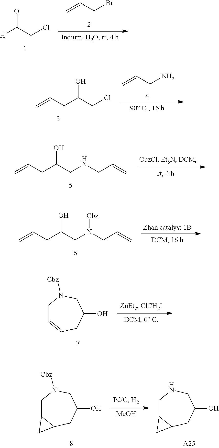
O=C(CCl)[H].C=CCBr.C(CC(CCl)O)=C.C=CCN.C(CC(CNCC=C)O)=C.C(CC(CN(CC=C)[Cbz])O)=C.C1C=CCC(O)CN1[Cbz].C1C2C(CC(O)CN1[Cbz])C2.[MeOH].C1C2C(CC(O)CN1)C2.[A25]
